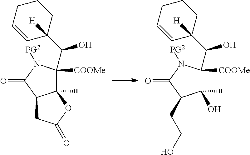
C1(O)(C)C(C(O)C2([H])CCCC=C2)([COOMe])N([PG2])C(=O)C1CCO.C12(C)C(C(O)C3([H])CCCC=C3)([COOMe])N([PG2])C(=O)C1CC(=O)O2
